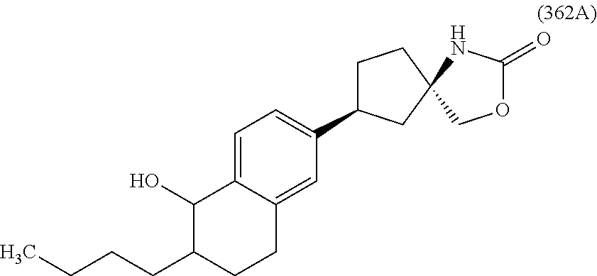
C1(O)C(CCCC)CCC2=CC(C3CCC4(C3)COC(=O)N4)=CC=C12
